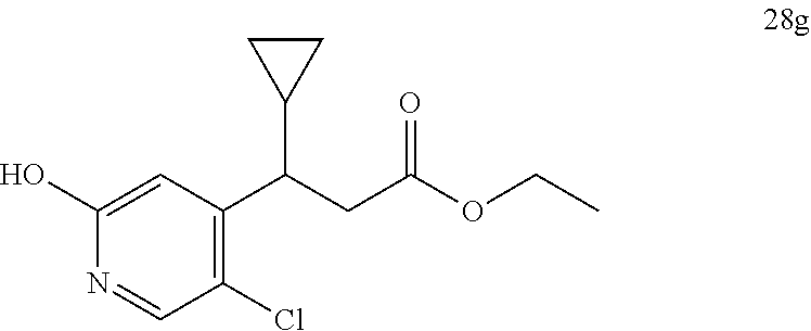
C1(Cl)=C(C(CC(OCC)=O)C2CC2)C=C(O)N=C1
